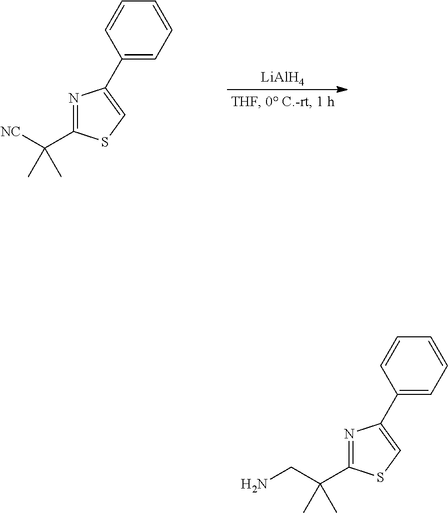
[LiAlH4].CC(C)([NC])C1=NC(C2=CC=CC=C2)=CS1.CC(C)(CN)C1=NC(C2=CC=CC=C2)=CS1
